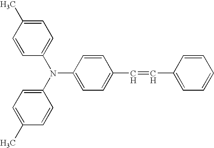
C1=C(C=CC2=CC=CC=C2)C=CC(N(C2=CC=C(C)C=C2)C2=CC=C(C)C=C2)=C1
